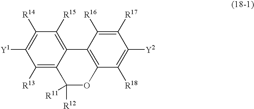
C1([Y1])=C([R14])C([R15])=C2C(=C1[R13])C([R12])([R11])OC1=C2C([R16])=C([R17])C([Y2])=C1[R18]
